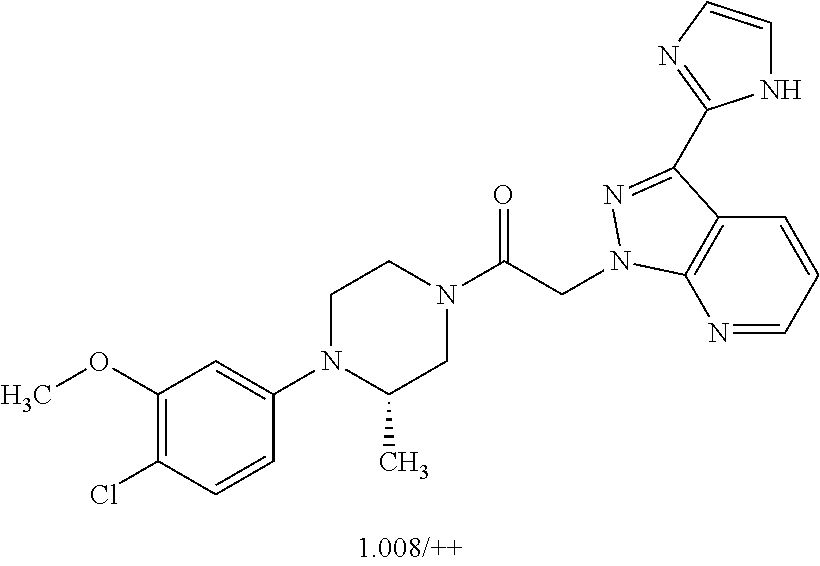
C1(OC)=C(Cl)C=CC(N2C(C)CN(C(CN3C4=C(C=CC=N4)C(C4=NC=CN4)=N3)=O)CC2)=C1
